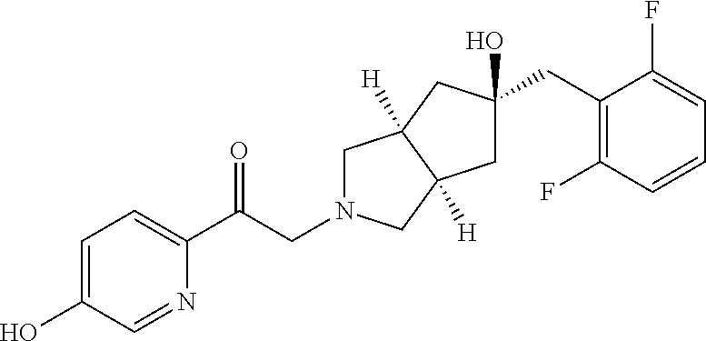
OC1=CC=C(C(CN2CC3([H])C([H])(C2)CC(O)(CC2=C(F)C=CC=C2F)C3)=O)N=C1
